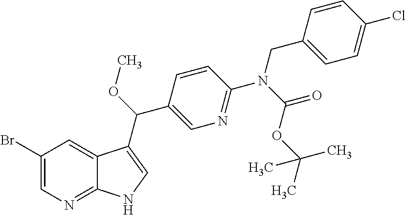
C1(Br)=CN=C2C(=C1)C(C(OC)C1=CN=C(N(C(=O)OC(C)(C)C)CC3=CC=C(Cl)C=C3)C=C1)=CN2
